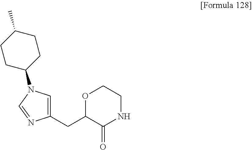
O1C(CC2=CN(C3CCC(C)CC3)C=N2)C(=O)NCC1
